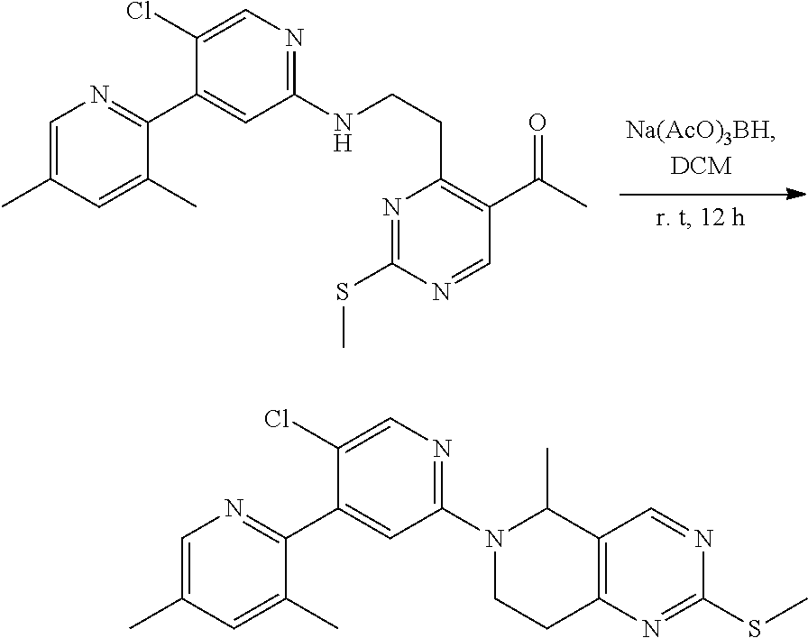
C1=C(C)C=C(C)C(C2=CC(NCCC3=C(C(C)=O)C=NC(SC)=N3)=NC=C2Cl)=N1.C1=C(C)C=C(C)C(C2=CC(N3CCC4=C(C3C)C=NC(SC)=N4)=NC=C2Cl)=N1
